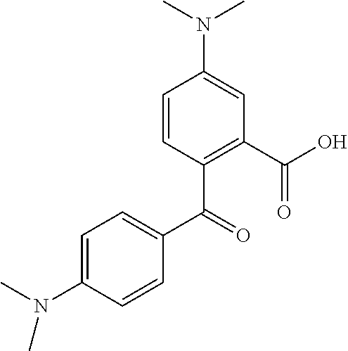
C1=CC(N(C)C)=CC=C1C(C1=C(C(O)=O)C=C(N(C)C)C=C1)=O
